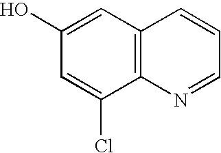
C1=C(Cl)C2=C(C=C1O)C=CC=N2
